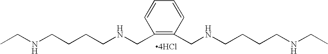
N(CCCCNCC1=C(CNCCCCNCC)C=CC=C1)CC.[4HCl]
